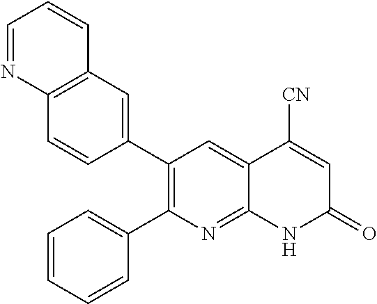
C12=C(C=C(C3=C(C4=CC=CC=C4)N=C4C(=C3)C([CN])=CC(=O)N4)C=C1)C=CC=N2
